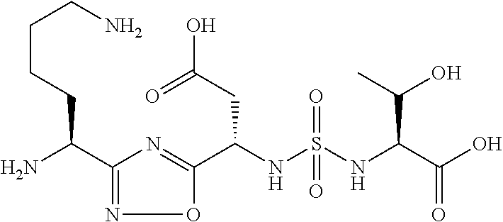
C1(C(N)CCCCN)=NOC(C(NS(=O)(=O)NC(C(O)=O)C(O)C)CC(O)=O)=N1
